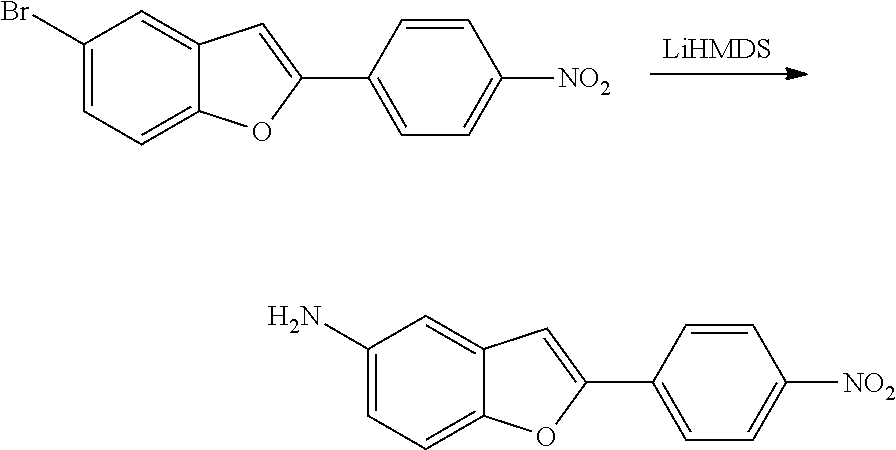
[LiHMDS].C1(Br)=CC=C2C(=C1)C=C(C1=CC=C([NO2])C=C1)O2.C1(N)=CC=C2C(=C1)C=C(C1=CC=C([NO2])C=C1)O2
